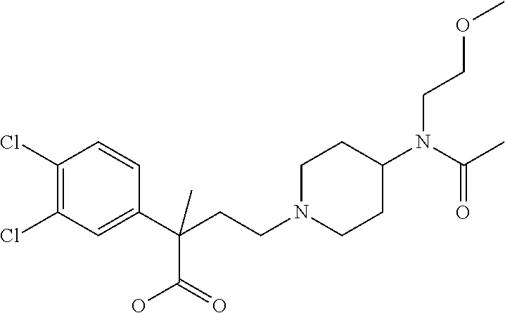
C1(Cl)=C(Cl)C=C(C(CCN2CCC(N(C(C)=O)CCOC)CC2)(C)C(=O)O)C=C1
